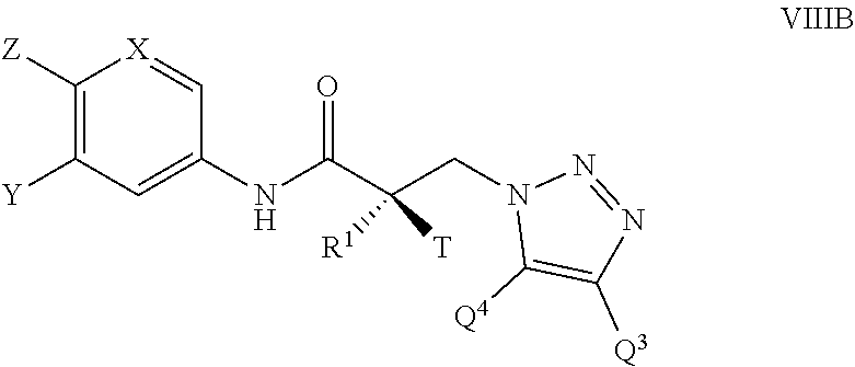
C1([Z])=C([Y])C=C(NC(C(CN2C([Q4])=C([Q3])N=N2)([R1])[T])=O)C=[X]1
